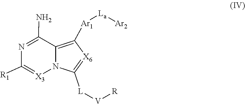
[Ar2][La][Ar1]C1=C2C(N)=NC([R1])=[X3]N2C([L][V][R])=[X6]1
